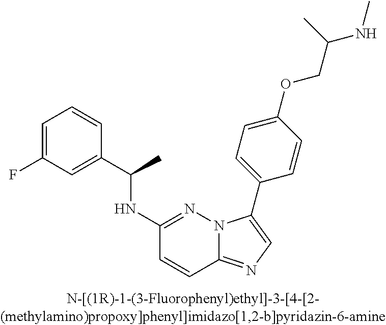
C1(NC(C2=CC(F)=CC=C2)C)=NN2C(=NC=C2C2=CC=C(OCC(NC)C)C=C2)C=C1
